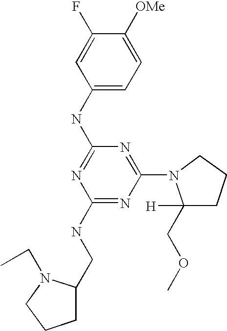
C1(NC2=NC(NCC3CCCN3CC)=NC(N3C([H])(COC)CCC3)=N2)=CC=C([OMe])C(F)=C1
